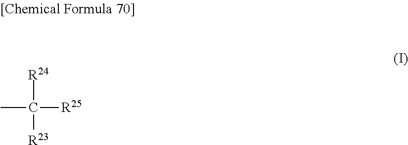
[R24]C(C)([R25])[R23]
